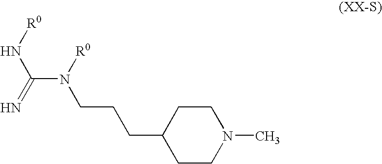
C1CN(C)CCC1CCCN([R0])C(=N)N[R0]
